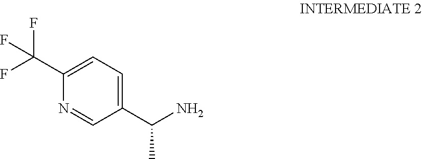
NC(C1=CC=C(C(F)(F)F)N=C1)C
